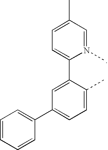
C1=C(C2=CC(C3=CC=CC=C3)=CC=C2C)N(C)=CC(C)=C1
